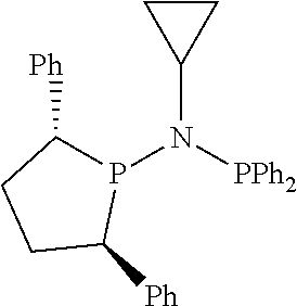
P1(N(C2CC2)[PPh2])C([Ph])CCC1[Ph]
